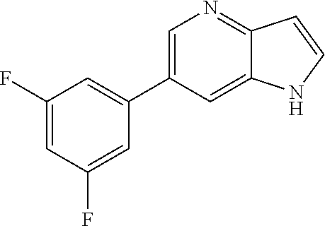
C1=C(C2=CC(F)=CC(F)=C2)C=C2C(=N1)C=CN2
